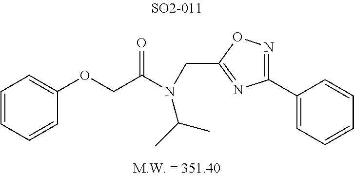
C1(OCC(N(CC2=NC(C3=CC=CC=C3)=NO2)C(C)C)=O)=CC=CC=C1
